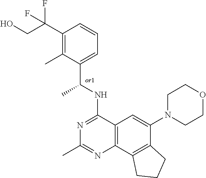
C12=C(C3=C(C(N4CCOCC4)=C1)CCC3)N=C(C)N=C2NC(C1=CC=CC(C(CO)(F)F)=C1C)C
